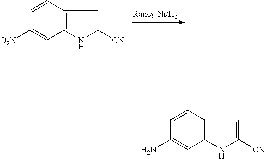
C1=CC2=C(C=C1[O2N])NC([CN])=C2.C1=CC2=C(C=C1N)NC([CN])=C2
